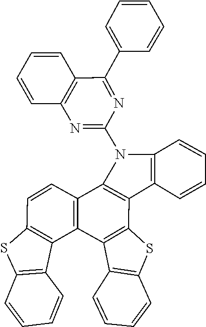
N1=C(N2C3=C(C4=C2C=CC=C4)C2=C(C4=C3C=CC3=C4C4=C(C=CC=C4)S3)C3=C(C=CC=C3)S2)N=C(C2=CC=CC=C2)C2=C1C=CC=C2
